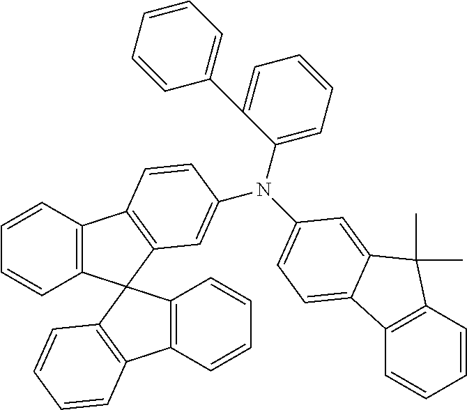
C12=C(C3(C4=C1C=CC(N(C1=CC=CC=C1C1=CC=CC=C1)C1=CC=C5C6=C(C=CC=C6)C(C)(C)C5=C1)=C4)C1=C(C4=C3C=CC=C4)C=CC=C1)C=CC=C2
